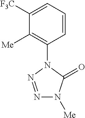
C1([F3C])=CC=CC(N2N=NN([Me])C2=O)=C1[Me]
